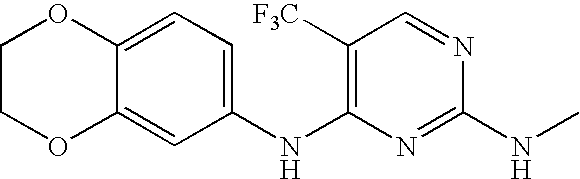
C12=CC(NC3=C([F3C])C=NC(NC)=N3)=CC=C1OCCO2
